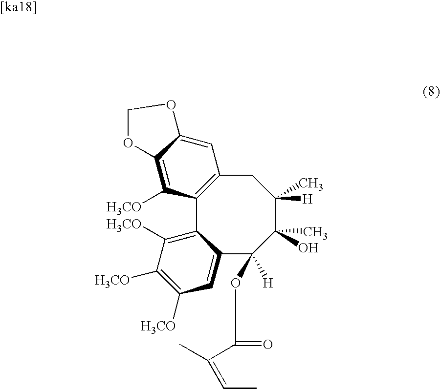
C12=C(CC(C)([H])C(O)(C)C([H])(OC(C(C)=CC)=O)C3=CC([H3CO])=C([H3CO])C([H3CO])=C13)C=C1C(=C2[H3CO])OCO1
